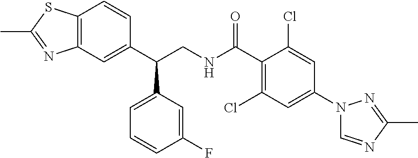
C12=C(C=C(C(CNC(C3=C(Cl)C=C(N4C=NC(C)=N4)C=C3Cl)=O)C3=CC=CC(F)=C3)C=C1)N=C(C)S2
